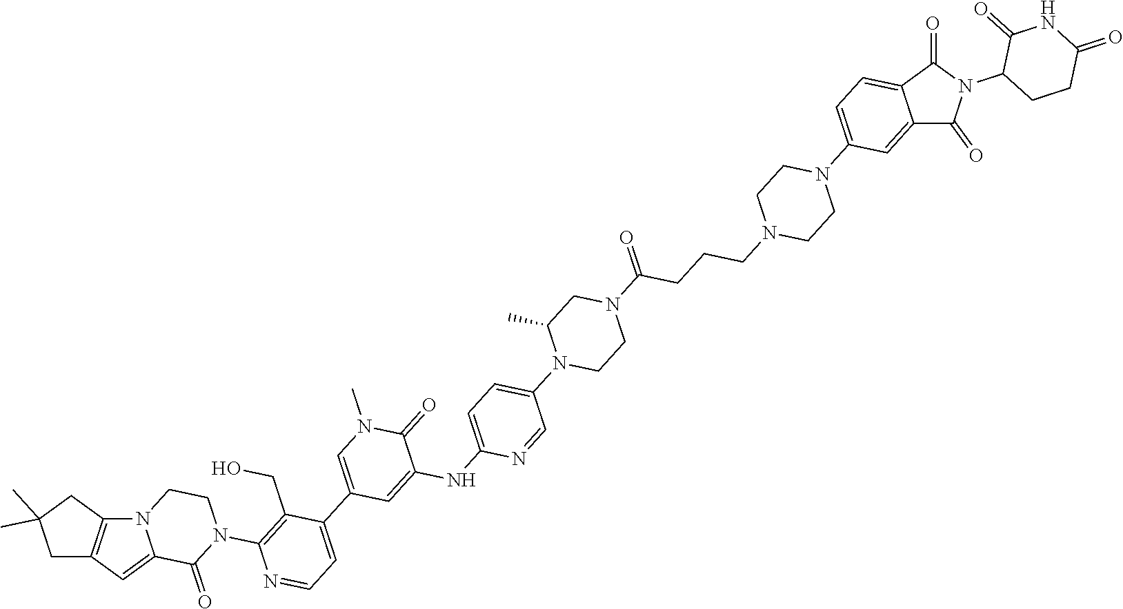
C1C2=C(C=C3N2CCN(C2=C(CO)C(C4=CN(C)C(=O)C(NC5=CC=C(N6C(C)CN(C(=O)CCCN7CCN(C8=CC=C9C(=O)N(C%10CCC(=O)NC%10=O)C(=O)C9=C8)CC7)CC6)C=N5)=C4)=CC=N2)C3=O)CC1(C)C
